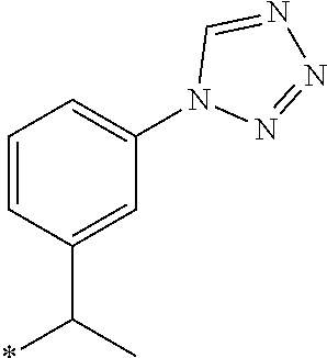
C1=CC(C(C)*)=CC(N2N=NN=C2)=C1
